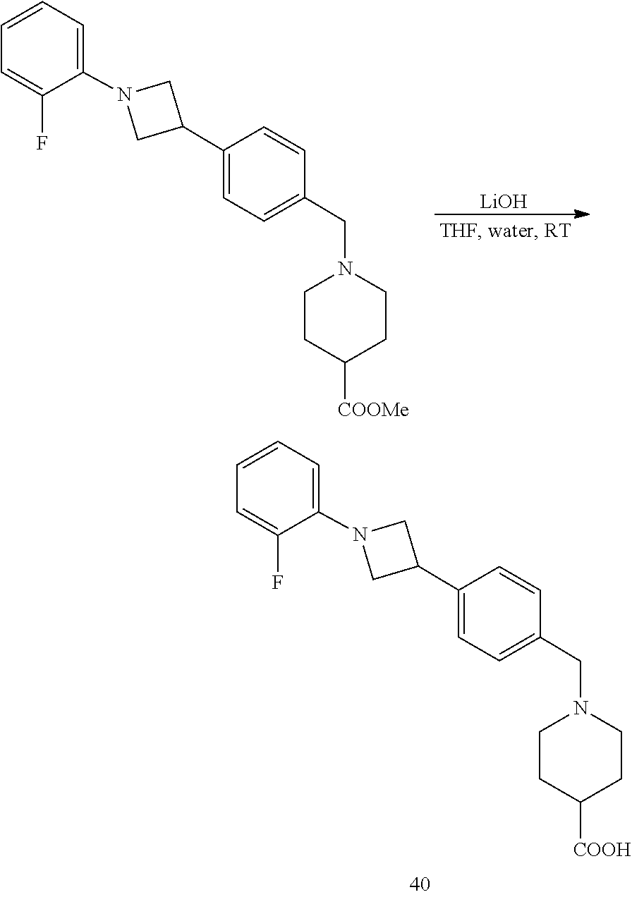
C1=CC(CN2CCC([COOMe])CC2)=CC=C1C1CN(C2=CC=CC=C2F)C1.[LiOH].C1=CC(CN2CCC([COOH])CC2)=CC=C1C1CN(C2=CC=CC=C2F)C1
